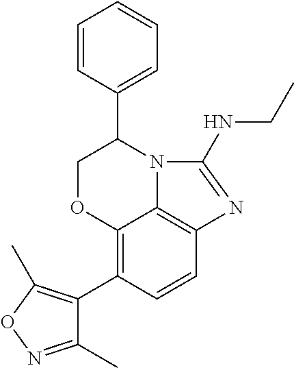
C12=C(C3=C(C)ON=C3C)C=CC3=C1N(C(C1=CC=CC=C1)CO2)C(NCC)=N3
